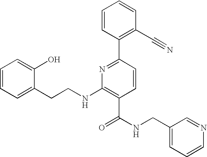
C1=CC=C(O)C(CCNC2=C(C(NCC3=CC=CN=C3)=O)C=CC(C3=C(C#N)C=CC=C3)=N2)=C1
